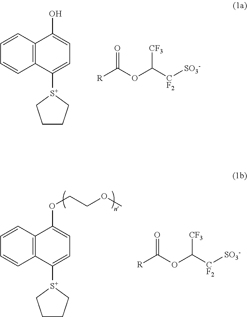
C12=C(C=CC=C1)C(OCCOC)=CC=C2[S+]1CCCC1.[R]C(OC([CF2][SO3-])[CF3])=O.C12=C(C=CC=C1)C(O)=CC=C2[S+]1CCCC1.[R]C(OC([CF2][SO3-])[CF3])=O
